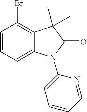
C1=CC=C2C(=C1Br)C(C)(C)C(=O)N2C1=CC=CC=N1
